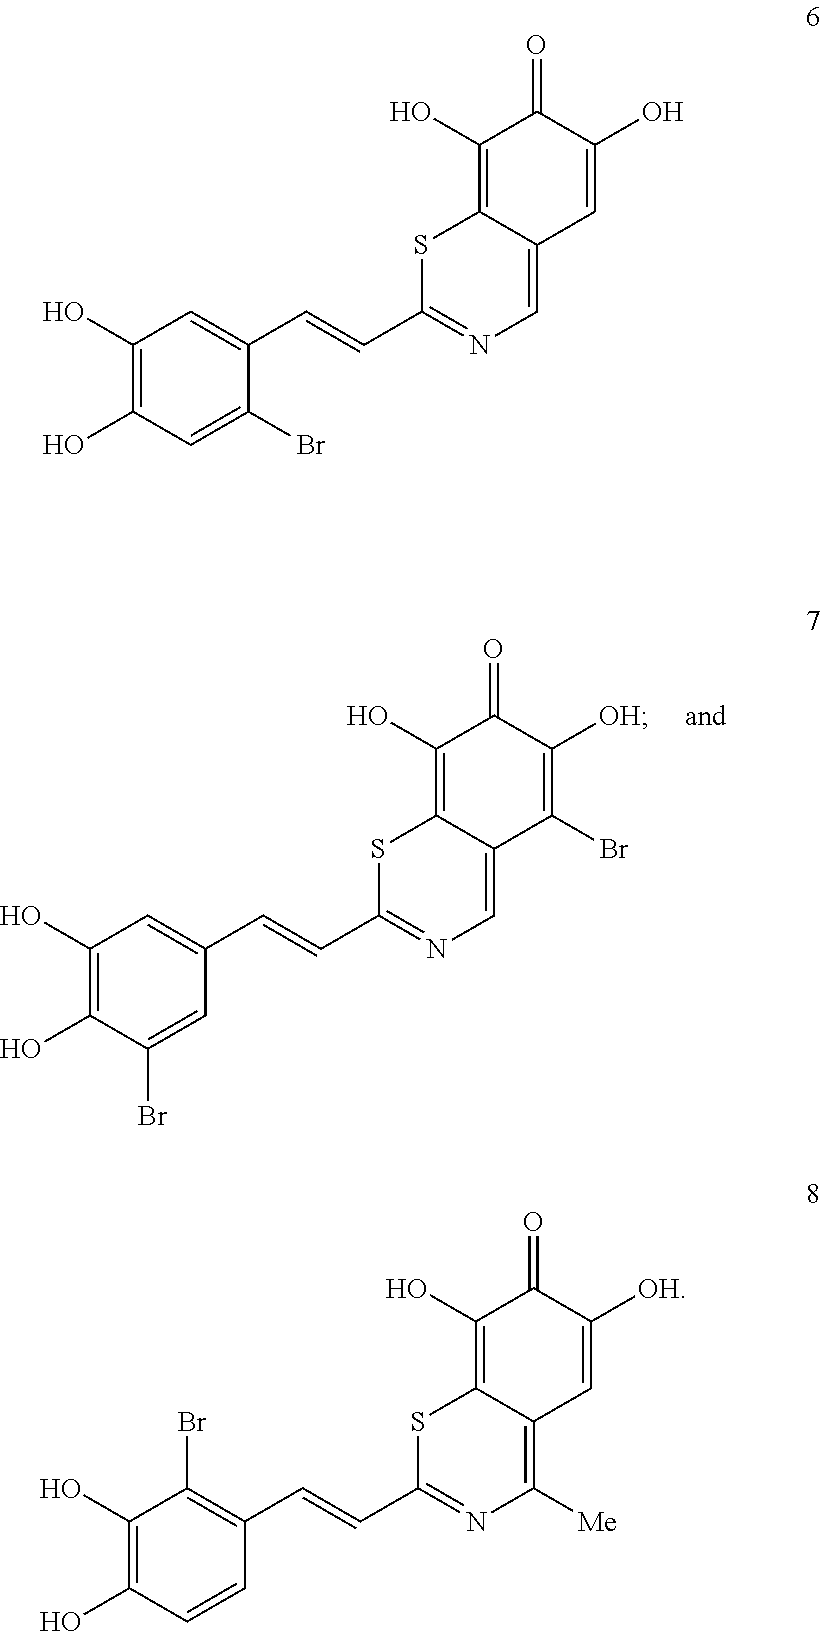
C1(O)=C2C(=CN=C(C=CC3=CC(O)=C(O)C(Br)=C3)S2)C(Br)=C([OH])C1=O.C1(O)=C2C(=CN=C(C=CC3=CC(O)=C(O)C=C3Br)S2)C=C(O)C1=O.C1(O)=C2C(=C([Me])N=C(C=CC3=C(Br)C(O)=C(O)C=C3)S2)C=C([OH])C1=O
